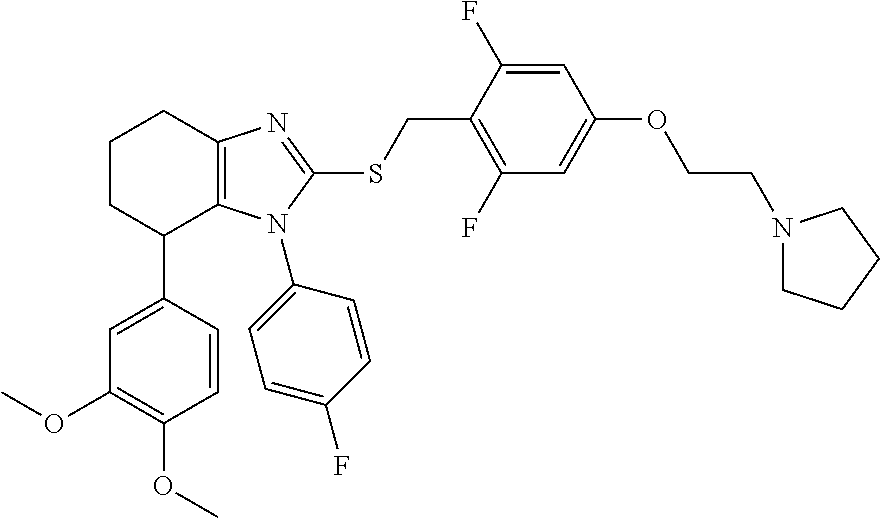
C1C(C2=CC(OC)=C(OC)C=C2)C2=C(N=C(SCC3=C(F)C=C(OCCN4CCCC4)C=C3F)N2C2=CC=C(F)C=C2)CC1
